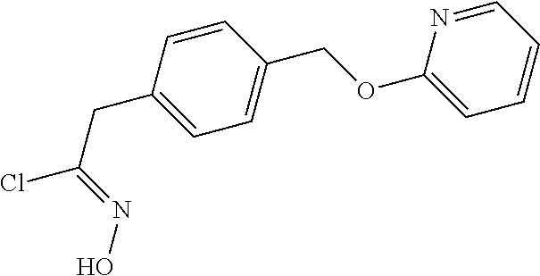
C1=CC(CC(=NO)Cl)=CC=C1COC1=CC=CC=N1
